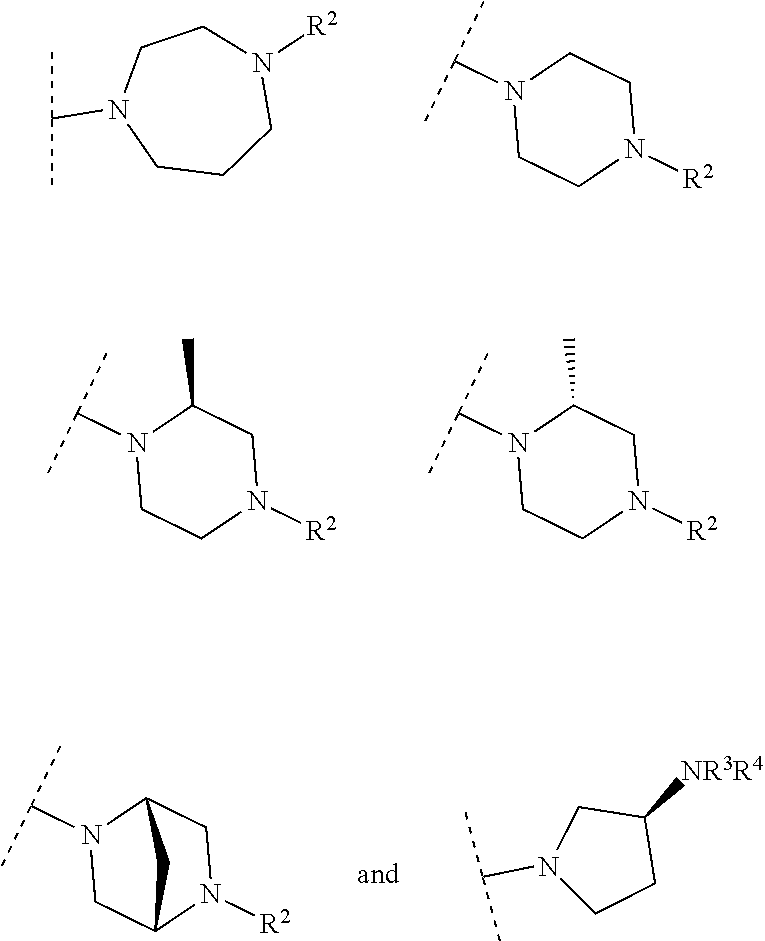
C1CCN([R2])CCN1C(C)C.C1CN([R2])CCN1C(C)C.C1CN([R2])CC(C)N1C(C)C.C1CN([R2])CC(C)N1C(C)C.C1C2N([R2])CC(N1C(C)C)C2.N1(C(C)C)CCC([NR3R4])C1
